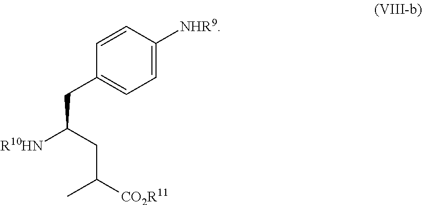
C1=C([NHR9])C=CC(CC([R10HN])CC([CO2R11])C)=C1
